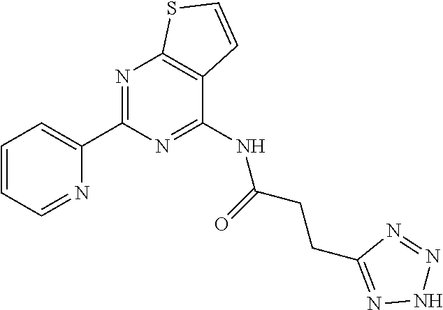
C1(C2=NC3=C(C(NC(CCC4=NNN=N4)=O)=N2)C=CS3)=CC=CC=N1
